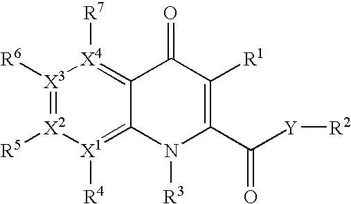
[X3]1([R6])=[X2]([R5])[X1]([R4])=C2C(=[X4]1[R7])C(=O)C([R1])=C(C([Y][R2])=O)N2[R3]
